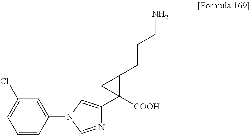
C1=C(Cl)C=C(N2C=C(C3([COOH])C(CCCN)C3)N=C2)C=C1
